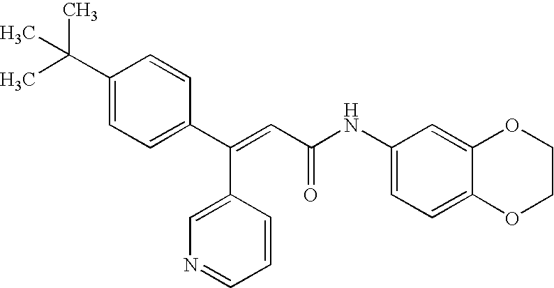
C(=CC(=O)NC1=CC=C2C(=C1)OCCO2)(C1=CC=C(C(C)(C)C)C=C1)C1=CN=CC=C1
